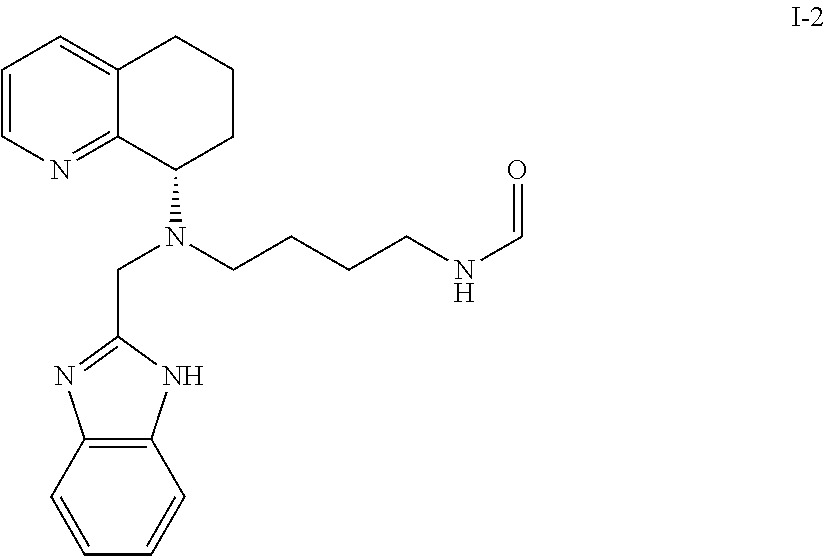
C1=CN=C2C(=C1)CCCC2N(CCCCNC=O)CC1=NC2=C(N1)C=CC=C2
